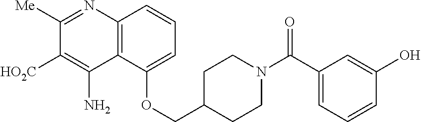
C1([Me])=NC2=C(C(N)=C1[HO2C])C(OCC1CCN(C(C3=CC=CC(O)=C3)=O)CC1)=CC=C2
